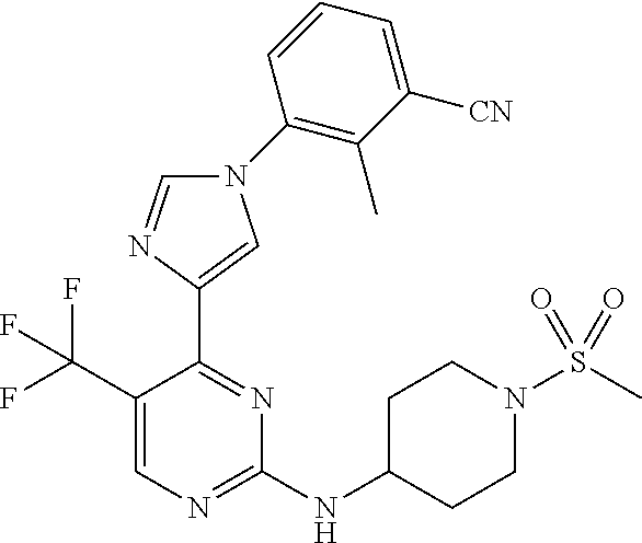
C1(NC2CCN(S(C)(=O)=O)CC2)=NC=C(C(F)(F)F)C(C2=CN(C3=C(C)C([CN])=CC=C3)C=N2)=N1
